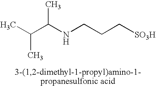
C(NCCC[SO3H])(C(C)C)C
